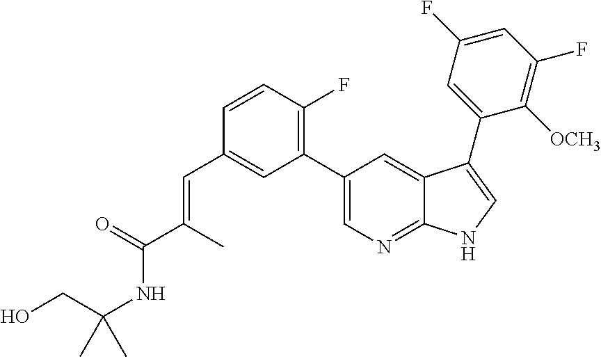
C(C1=CC(C2=CN=C3C(=C2)C(C2=CC(F)=CC(F)=C2[OCH3])=CN3)=C(F)C=C1)=C(C)C(NC(CO)(C)C)=O
